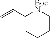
C1(C=C)CCCC[BocN]1
